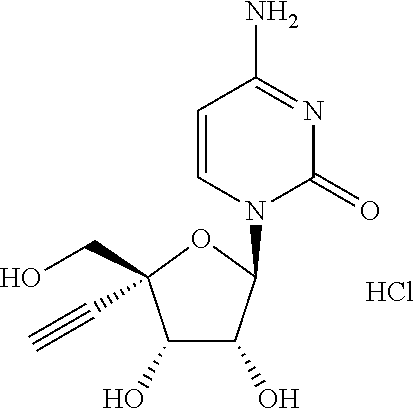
C1=CN(C2C(O)C(O)C(CO)(C#C)O2)C(=O)N=C1N.Cl
